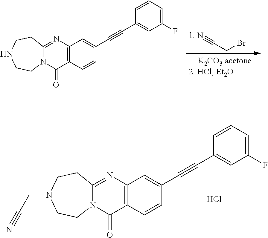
C12=C(C=CC(C#CC3=CC(F)=CC=C3)=C1)C(=O)N1C(=N2)CCNCC1.C(Br)C#N.C12=C(C=CC(C#CC3=CC(F)=CC=C3)=C1)C(=O)N1C(=N2)CCN(CC#N)CC1.Cl
